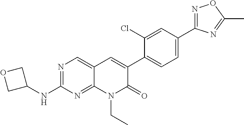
N1=C(C2=CC=C(C3=CC4=CN=C(NC5COC5)N=C4N(CC)C3=O)C(Cl)=C2)N=C(C)O1
